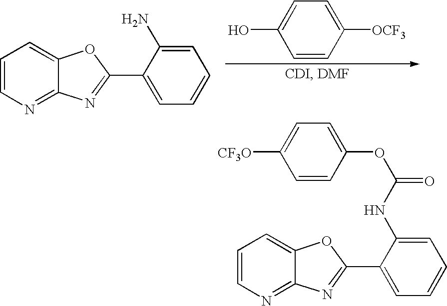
C1=CN=C2C(=C1)OC(C1=CC=CC=C1NC(=O)OC1=CC=C([CF3O])C=C1)=N2.C1=CN=C2C(=C1)OC(C1=CC=CC=C1N)=N2.C1=CC([OCF3])=CC=C1O
